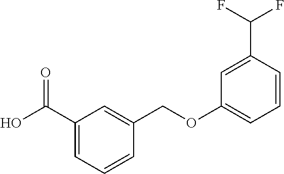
C1(C(O)=O)=CC=CC(COC2=CC=CC(C(F)F)=C2)=C1
